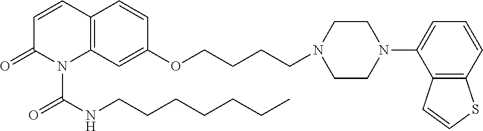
C1=CC2=C(N(C(NCCCCCCC)=O)C1=O)C=C(OCCCCN1CCN(C3=CC=CC4=C3C=CS4)CC1)C=C2
